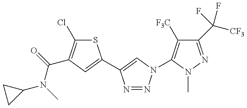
C1(N(C(=O)C2=C(Cl)SC(C3=CN(C4=C([F3C])C(C([CF3])(F)F)=NN4C)N=N3)=C2)C)CC1
